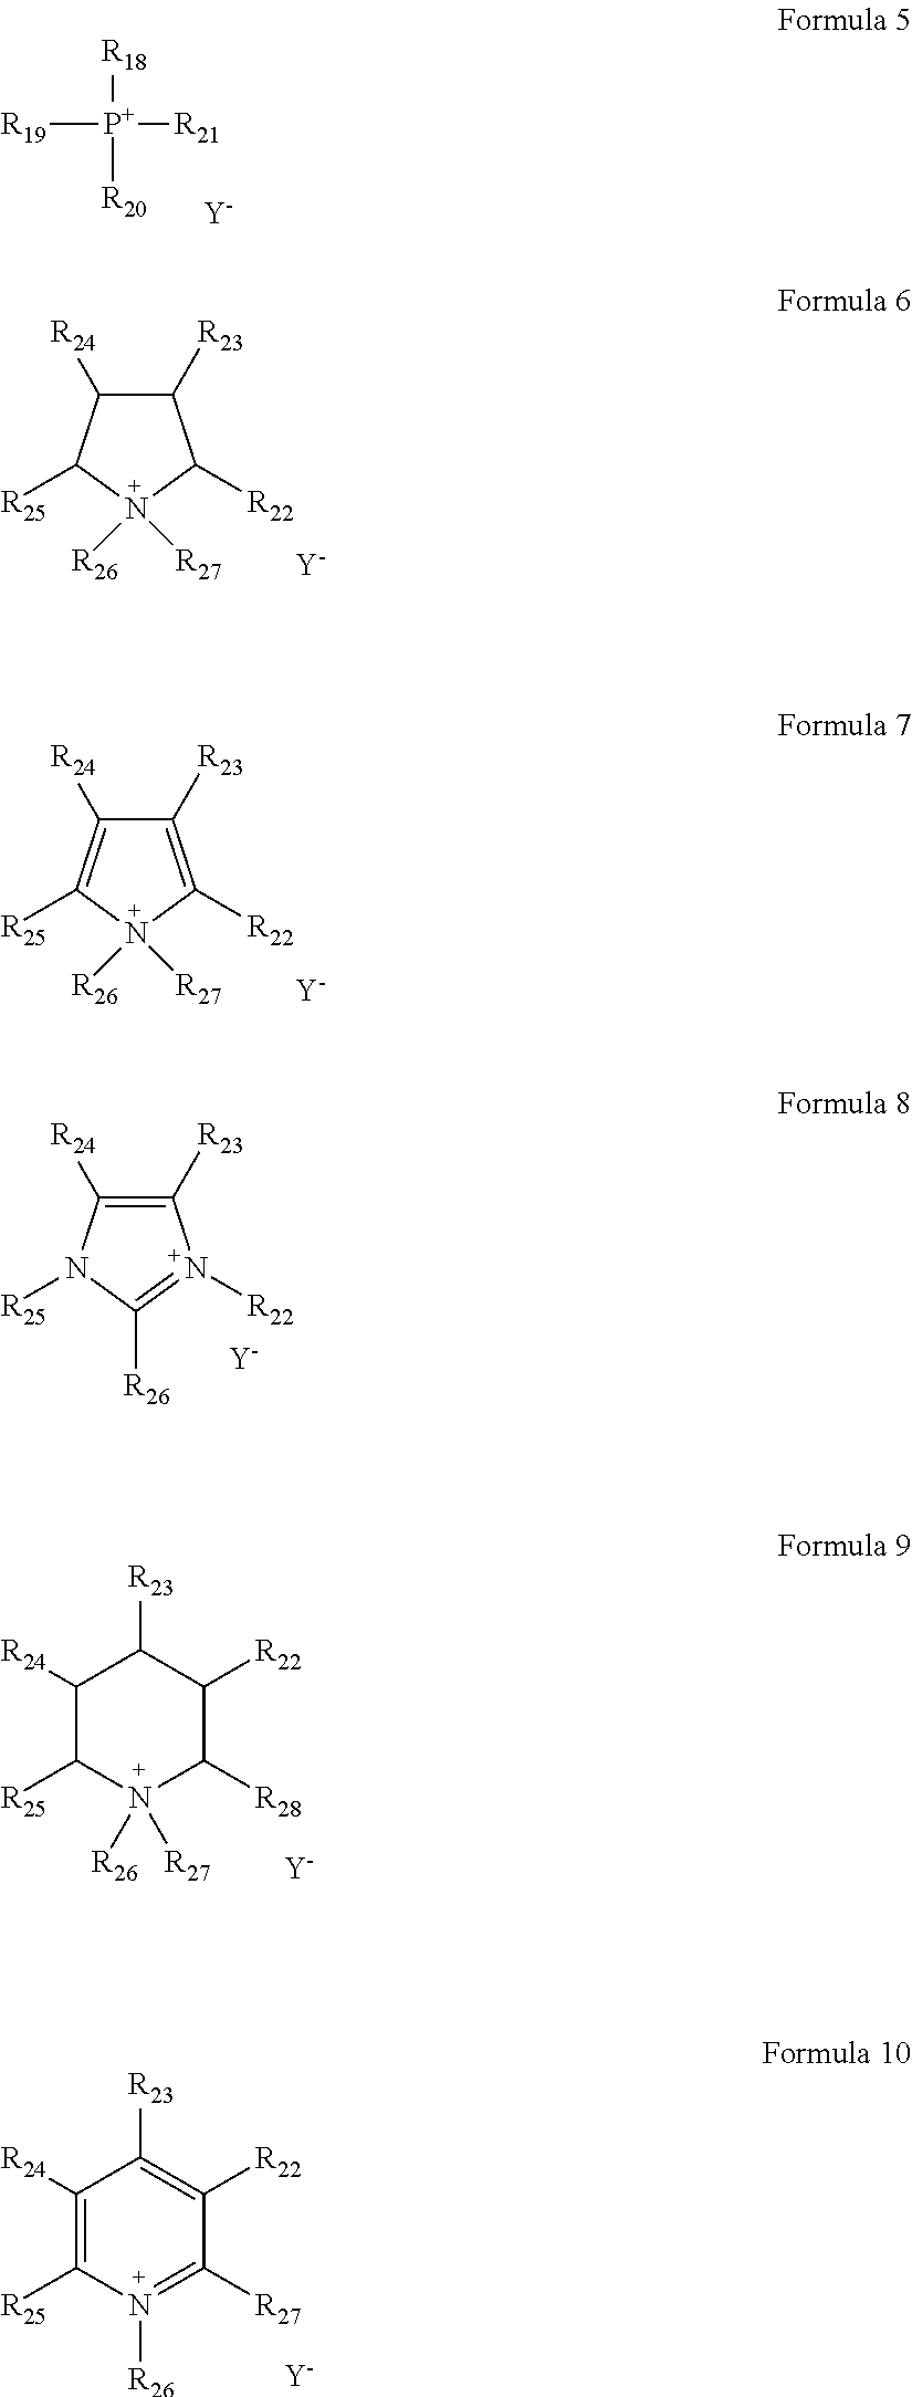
[R18][P+]([R21])([R20])[R19].[Y].C1([R23])C([R24])C([R25])N([R26])([R27])C1[R22].[Y].C1([R23])=C([R22])N([R26])([R27])C([R25])=C1[R24].[Y].C1([R23])=C([R24])N([R25])C([R26])=N1[R22].[Y].C1([R24])C([R25])N([R26])([R27])C([R28])C([R22])C1[R23].[Y].C1([R24])=C([R25])N([R26])=C([R27])C([R22])=C1[R23].[Y]
